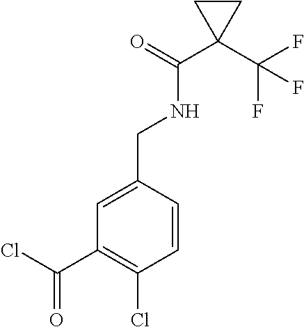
C1=C(CNC(C2(C(F)(F)F)CC2)=O)C=CC(Cl)=C1C(=O)Cl
